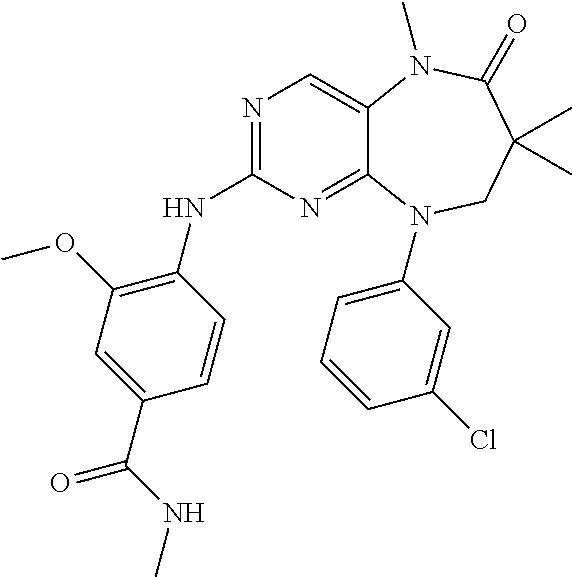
N1=C(NC2=C(OC)C=C(C(NC)=O)C=C2)N=C2C(=C1)N(C)C(=O)C(C)(C)CN2C1=CC=CC(Cl)=C1
